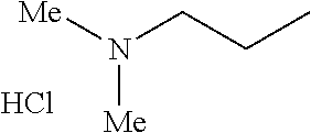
[Me]N(CCC)[Me].Cl
